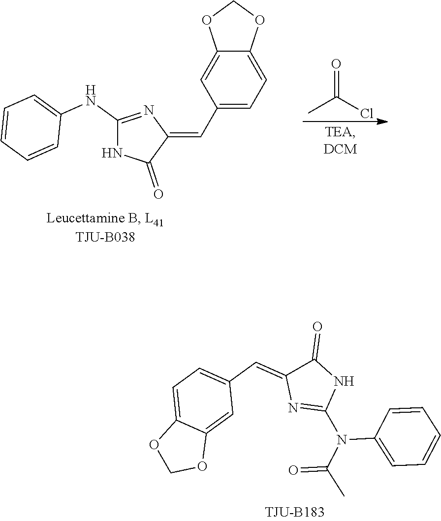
C1(C=C2N=C(NC3=CC=CC=C3)NC2=O)=CC=C2C(=C1)OCO2.O=C(Cl)C.C1=CC(N(C(C)=O)C2=NC(=CC3=CC=C4C(=C3)OCO4)C(=O)N2)=CC=C1
